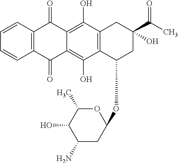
C1=CC=CC2=C1C(=O)C1=C(O)C3=C(C(O)=C1C2=O)C(OC1OC(C)C(O)C(N)C1)CC(C(C)=O)(O)C3
